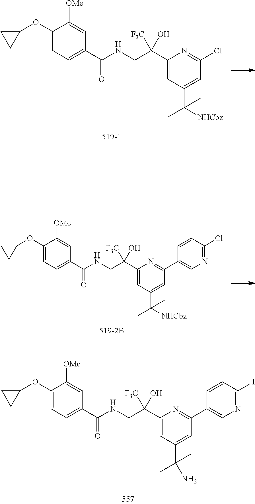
C1(C(NCC(C2=CC(C(C)([NHCbz])C)=CC(Cl)=N2)([F3C])O)=O)=CC=C(OC2CC2)C([OMe])=C1.C1(C(NCC(C2=CC(C(C)([NHCbz])C)=CC(C3=CN=C(Cl)C=C3)=N2)([F3C])O)=O)=CC=C(OC2CC2)C([OMe])=C1.C1(C(NCC(C2=CC(C(C)(C)N)=CC(C3=CN=C(I)C=C3)=N2)([F3C])O)=O)=CC=C(OC2CC2)C([OMe])=C1
